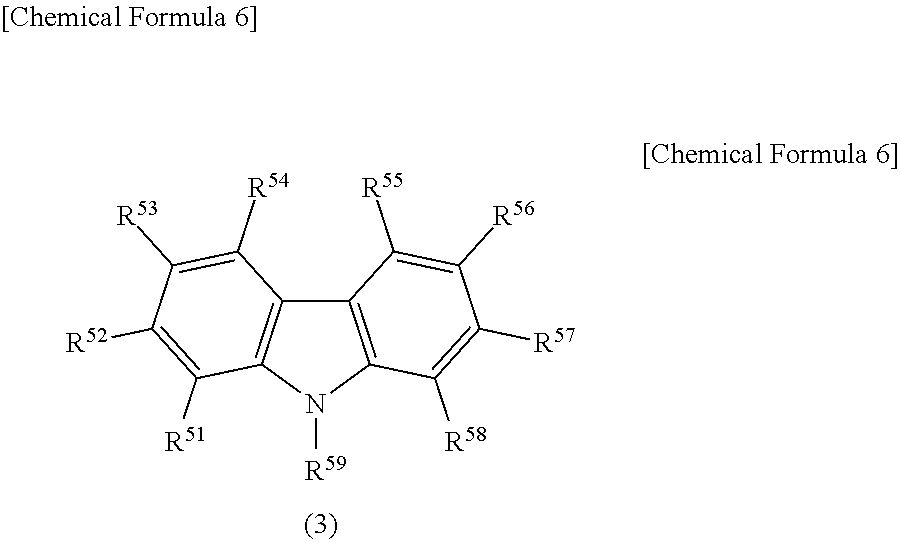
C12=C(N([R59])C3=C1C([R54])=C([R53])C([R52])=C3[R51])C([R58])=C([R57])C([R56])=C2[R55]
